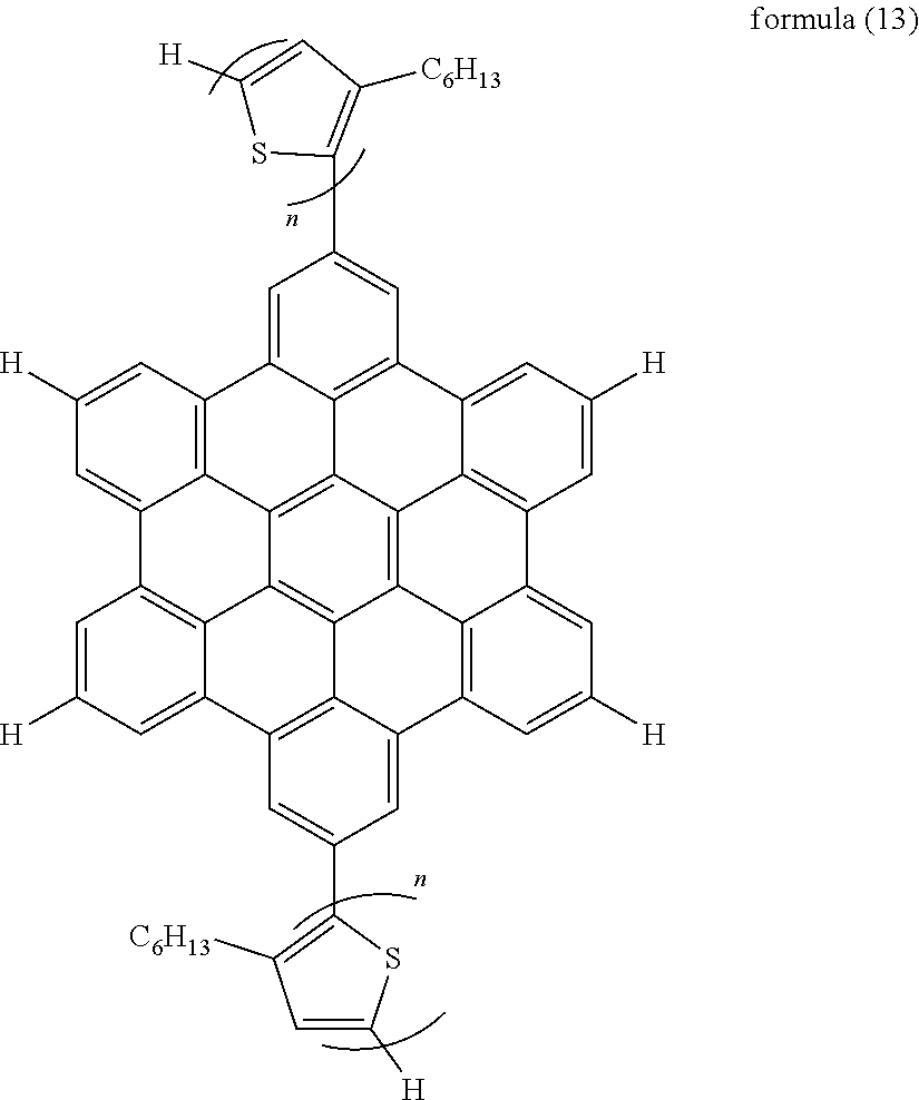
C12=C3C4=C5C6=C1C1=C7C8=CC([H])=CC(=C28)C2=CC(C8=C([C6H13])C=C([H])S8)=CC(=C32)C2=CC([H])=CC(=C42)C2=CC([H])=CC(=C52)C2=CC(C3=C([C6H13])C=C([H])S3)=CC(=C62)C1=CC([H])=C7
